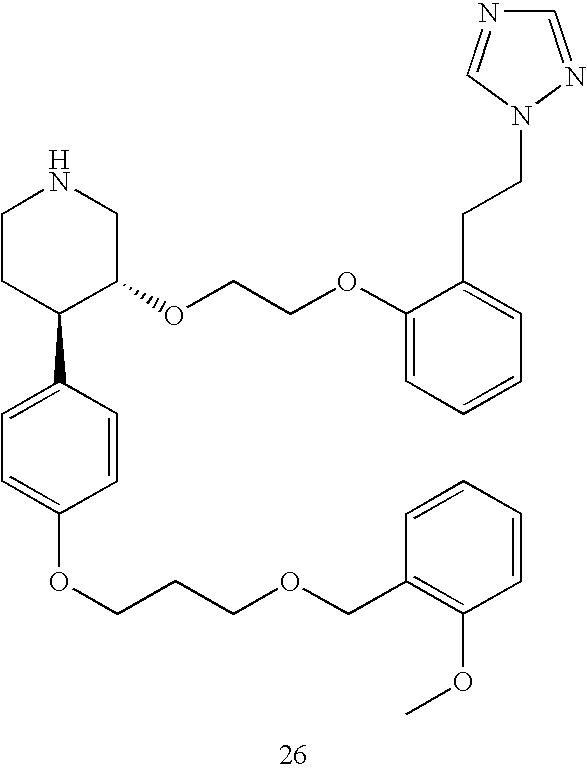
C1CC(C2=CC=C(OCCCOCC3=C(OC)C=CC=C3)C=C2)C(OCCOC2=CC=CC=C2CCN2C=NC=N2)CN1
